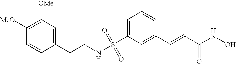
S(C1=CC=CC(C=CC(NO)=O)=C1)(NCCC1=CC([OMe])=C([MeO])C=C1)(=O)=O
